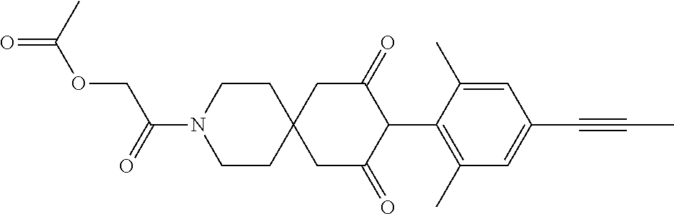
C1CN(C(=O)COC(=O)C)CCC12CC(=O)C(C1=C(C)C=C(C#CC)C=C1C)C(=O)C2
